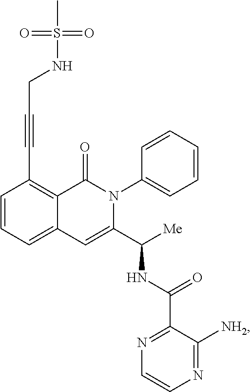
C(#CC1=C2C(=CC=C1)C=C(C([Me])NC(C1=NC=CN=C1[NH2])=O)N(C1=CC=CC=C1)C2=O)CNS(=O)(=O)C
